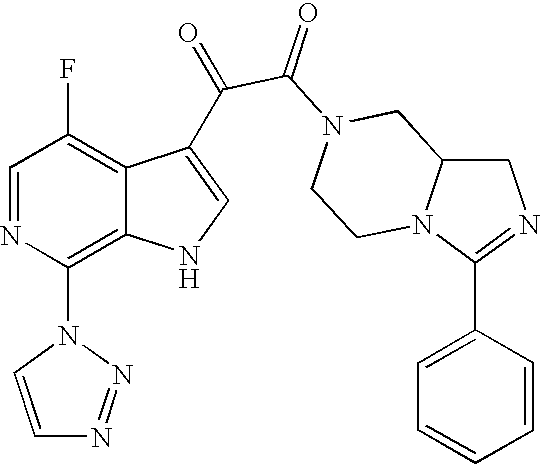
C1C2N(C(C3=CC=CC=C3)=N1)CCN(C(=O)C(=O)C1=CNC3=C(N4N=NC=C4)N=CC(F)=C31)C2
